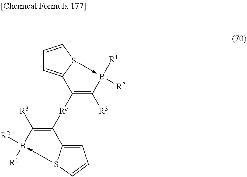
C1=CS2->B([R1])([R2])C([R3])=C([Rc]C3=C([R3])B([R2])([R1])-S4C3=CC=C4)C2=C1
